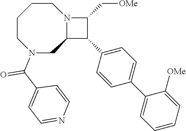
C1CCCN(C(C2=CC=NC=C2)=O)CC2N1C(C[OMe])C2C1=CC=C(C2=CC=CC=C2[OMe])C=C1
